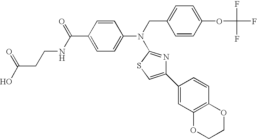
OC(CCNC(C1=CC=C(N(CC2=CC=C(OC(F)(F)F)C=C2)C2=NC(C3=CC4=C(C=C3)OCCO4)=CS2)C=C1)=O)=O
